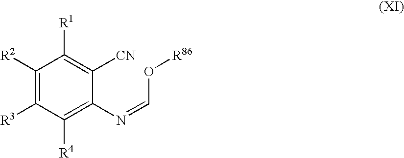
C1([R2])=C([R3])C([R4])=C(N=CO[R86])C([CN])=C1[R1]
